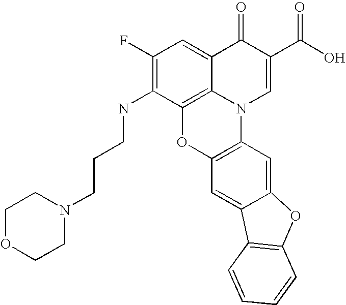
C1(F)=C(NCCCN2CCOCC2)C2=C3C(=C1)C(=O)C(C(O)=O)=CN3C1=C(O2)C=C2C(=C1)OC1=C2C=CC=C1
